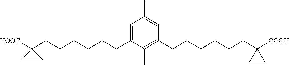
C1=C(CCCCCCC2([HOOC])CC2)C(C)=C(CCCCCCC2([COOH])CC2)C=C1C
